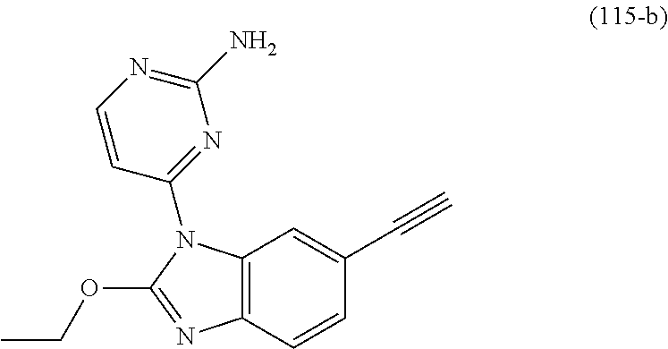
C12=C(C=CC(C#C)=C1)N=C(OCC)N2C1=NC(N)=NC=C1
